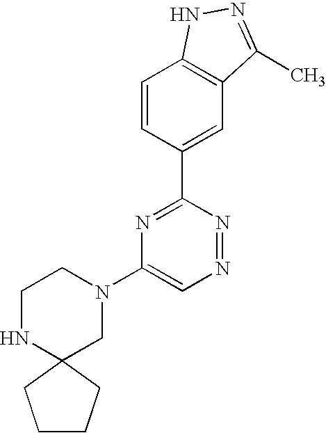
C1=CC(C2=NC(N3CCNC4(C3)CCCC4)=CN=N2)=CC2=C1NN=C2C
